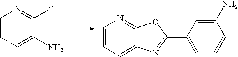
C1=CC=C2C(=N1)OC(C1=CC=CC(N)=C1)=N2.C1=CC=C(N)C(Cl)=N1
